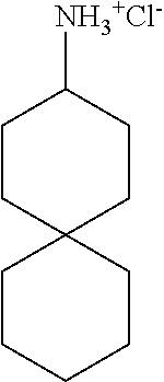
C1([NH3+Cl-])CCC2(CC1)CCCCC2
